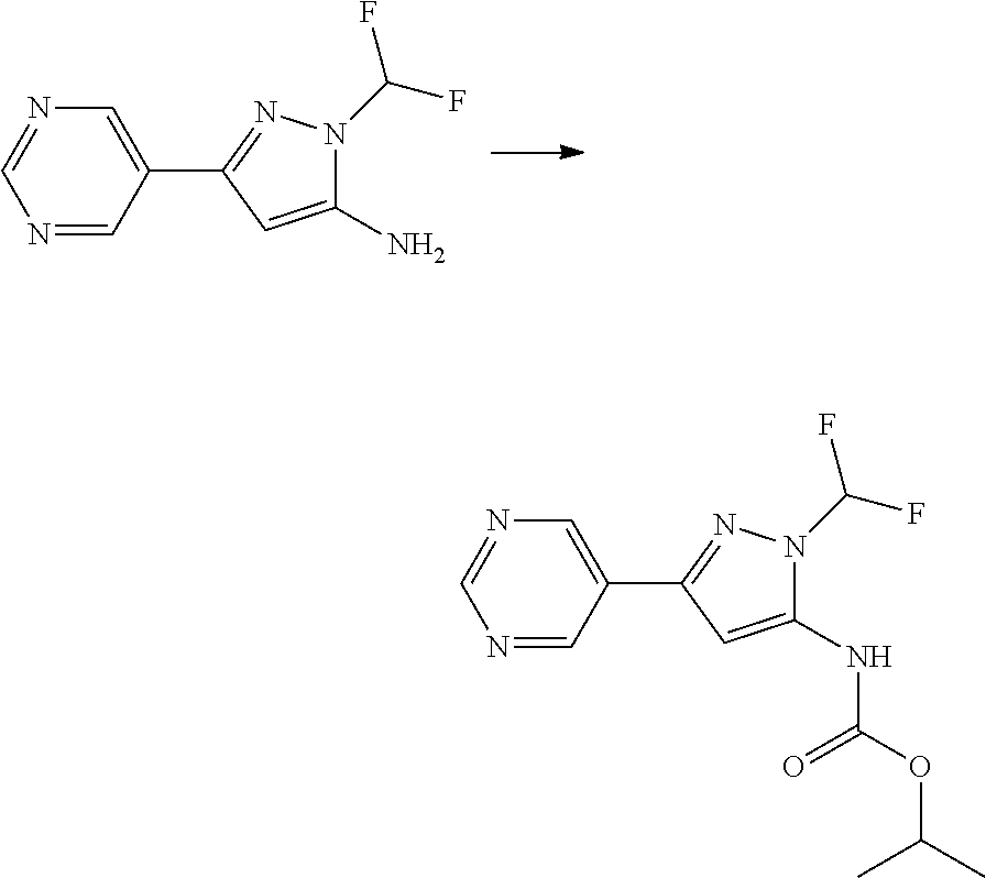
N1=CC(C2=NN(C(F)F)C(N)=C2)=CN=C1.N1=CC(C2=NN(C(F)F)C(NC(=O)OC(C)C)=C2)=CN=C1
